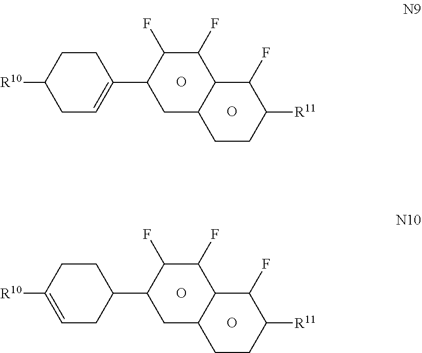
O.[R10]C1CCC(C2CC3C(C(F)C2F)C(F)C([R11])CC3)=CC1.O.O.[R10]C1=CCC(C2CC3C(C(F)C2F)C(F)C([R11])CC3)CC1.O
